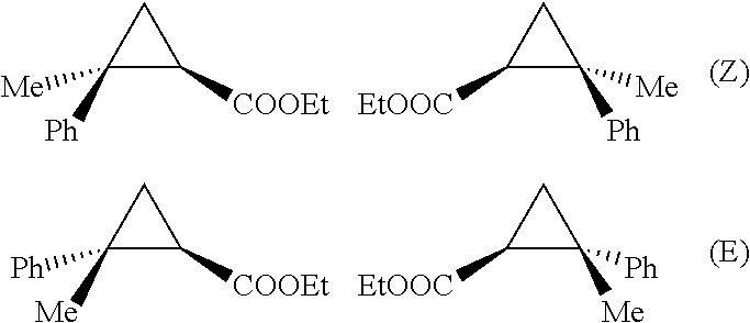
C1([Ph])([Me])C([COOEt])C1.C1([EtOOC])C([Me])([Ph])C1.C1([Me])([Ph])C([COOEt])C1.C1([EtOOC])C([Ph])([Me])C1
